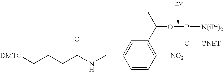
C1=CC([NO2])=C(C(C)OP([N(iPr)2])O[CNET])C=C1CNC(CCC[DMTO])=O.[hv]
